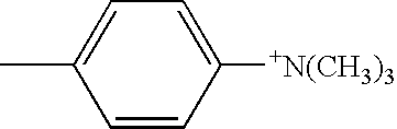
C1=C(C)C=CC([+N(CH3)3])=C1
